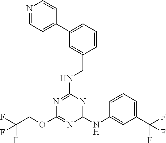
C1(NC2=CC(C(F)(F)F)=CC=C2)=NC(NCC2=CC(C3=CC=NC=C3)=CC=C2)=NC(OCC(F)(F)F)=N1
